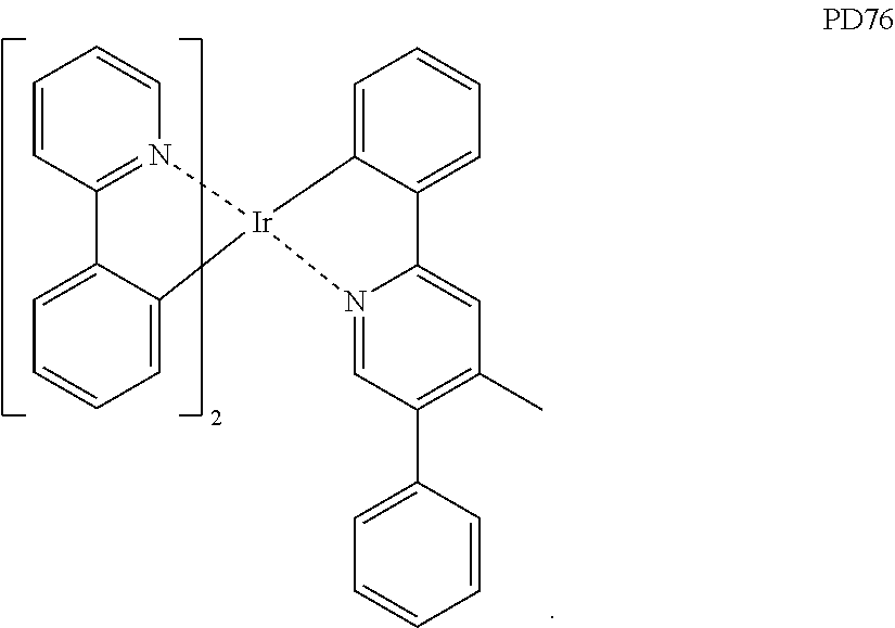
C12=N([Ir]3(C4=CC=CC=C14)C1=CC=CC=C1C1=CC(C)=C(C4=CC=CC=C4)C=N31)C=CC=C2
